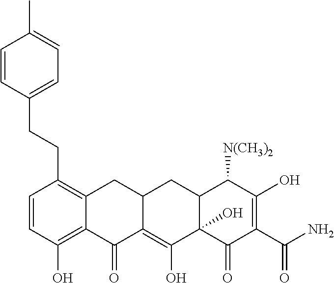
C1=CC(O)=C2C(=C1CCC1=CC=C(C)C=C1)CC1C(=C(O)C3(O)C(C1)C([N(CH3)2])C(O)=C(C(N)=O)C3=O)C2=O
